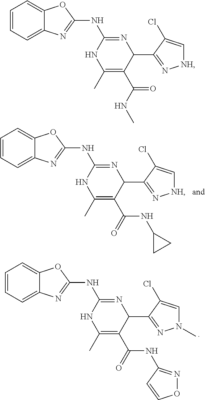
C1=CC=C2C(=C1)OC(NC1=NC(C3=N[NH]C=C3Cl)C(C(=O)NC)=C(C)N1)=N2.C1=CC=C2C(=C1)OC(NC1=NC(C3=N[NH]C=C3Cl)C(C(NC3CC3)=O)=C(C)N1)=N2.C1=CC=C2C(=C1)OC(NC1=NC(C3=NN(C)C=C3Cl)C(C(NC3=NOC=C3)=O)=C(C)N1)=N2
